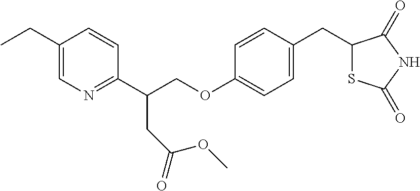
C1(CC)=CN=C(C(COC2=CC=C(CC3SC(=O)NC3=O)C=C2)CC(=O)OC)C=C1
